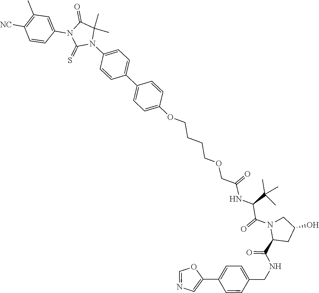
C1(OCCCCOCC(NC(C(N2CC(O)CC2C(NCC2=CC=C(C3=CN=CO3)C=C2)=O)=O)C(C)(C)C)=O)=CC=C(C2=CC=C(N3C(=S)N(C4=CC(C)=C([NC])C=C4)C(=O)C3(C)C)C=C2)C=C1
